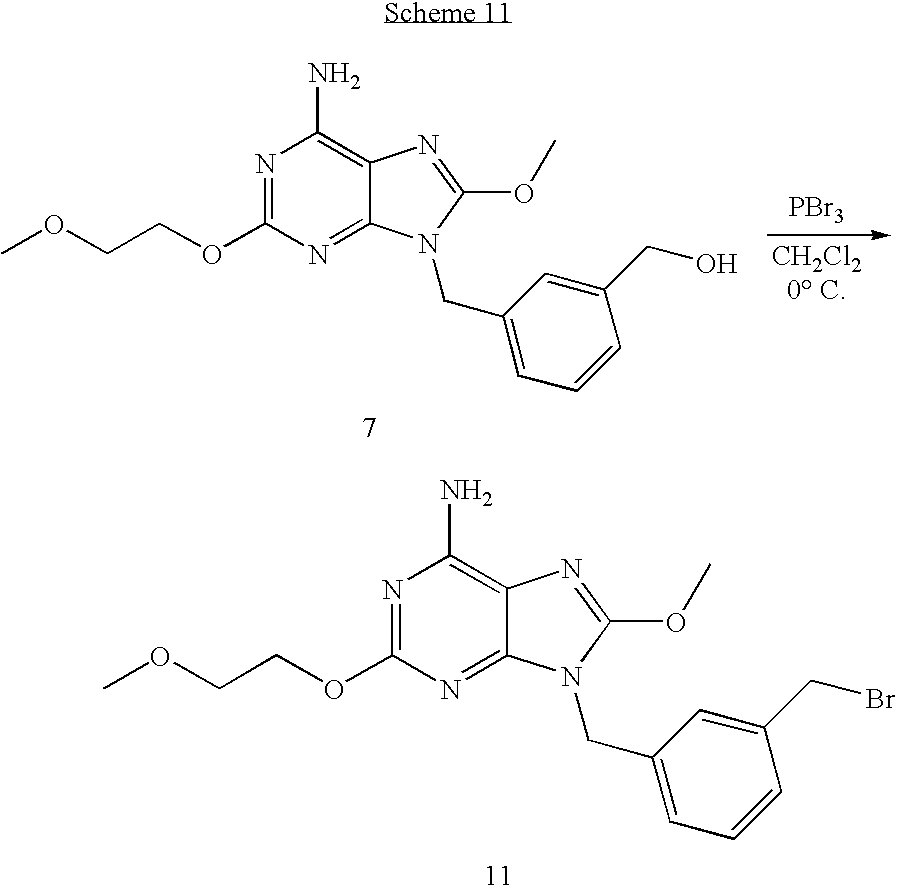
N1=C(OCCOC)N=C2C(=C1N)N=C(OC)N2CC1=CC=CC(CO)=C1.[PBr3].N1=C(OCCOC)N=C2C(=C1N)N=C(OC)N2CC1=CC=CC(CBr)=C1
